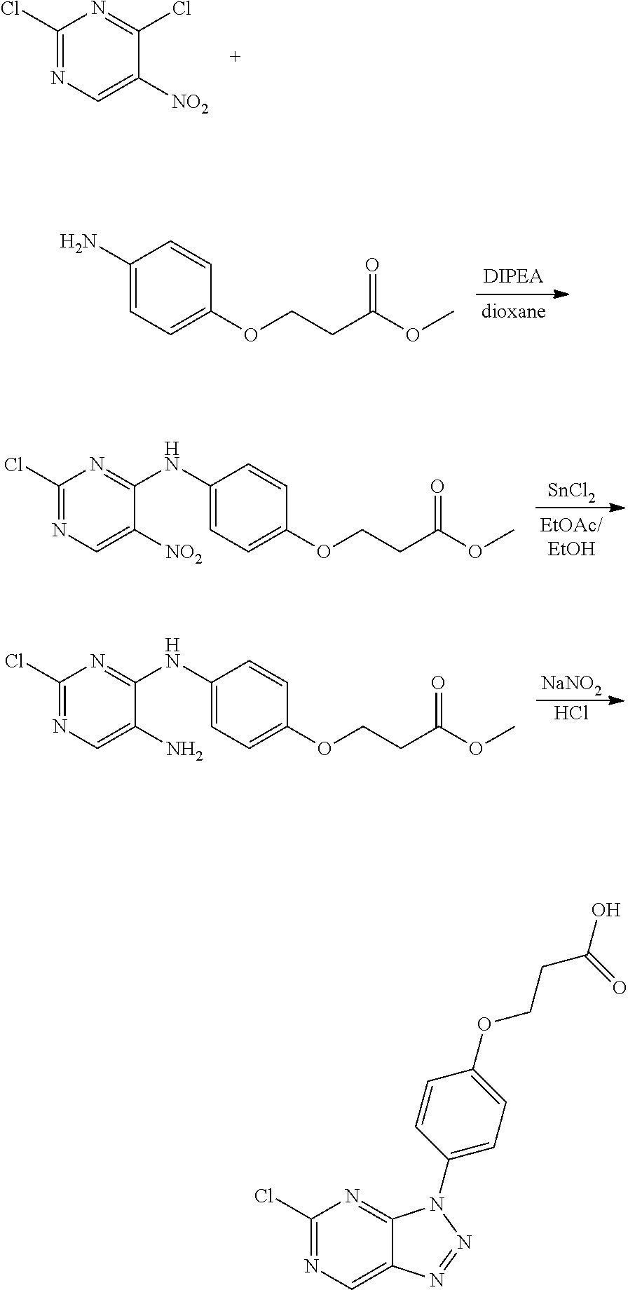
C1(Cl)=NC=C([NO2])C(Cl)=N1.C1(N)=CC=C(OCCC(OC)=O)C=C1.[SnCl2].C1(Cl)=NC=C([NO2])C(NC2=CC=C(OCCC(OC)=O)C=C2)=N1.[NaNO2].Cl.C1(Cl)=NC=C(N)C(NC2=CC=C(OCCC(OC)=O)C=C2)=N1.C1(Cl)=NC=C2C(=N1)N(C1=CC=C(OCCC(O)=O)C=C1)N=N2
